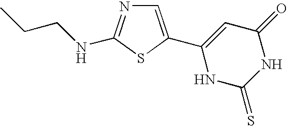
C1=C(C2=CC(=O)NC(=S)N2)SC(NCCC)=N1
